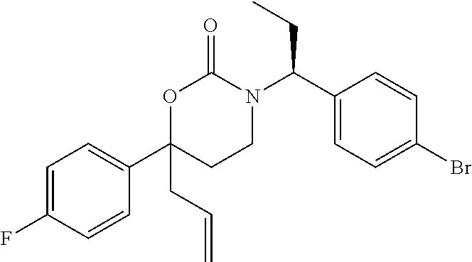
C1=C(F)C=CC(C2(CC=C)CCN(C(C3=CC=C(Br)C=C3)CC)C(=O)O2)=C1
